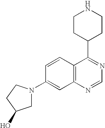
C12=C(N=CN=C1C1CCNCC1)C=C(N1CC(O)CC1)C=C2
